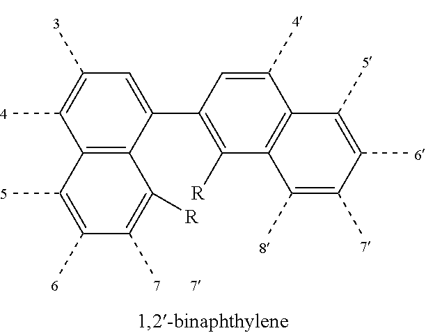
C12=C(C(C3=C([R])C4=C(C(C)=C3)C(C)=C(C)C(C)=C4C)=CC(C)=C1C)C([R])=C(C)C(C)=C2C
